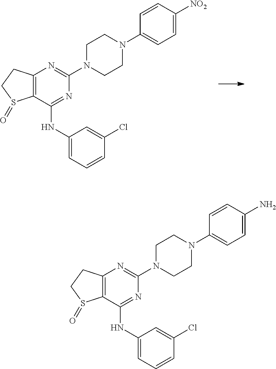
C12=C(C(NC3=CC=CC(Cl)=C3)=NC(N3CCN(C4=CC=C([NO2])C=C4)CC3)=N1)S(=O)CC2.C12=C(C(NC3=CC=CC(Cl)=C3)=NC(N3CCN(C4=CC=C(N)C=C4)CC3)=N1)S(=O)CC2
